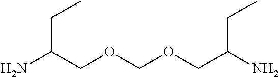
NC(COCOCC(N)CC)CC
